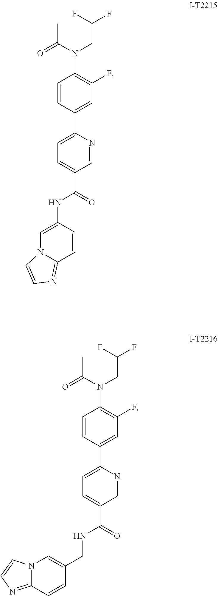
C1=C(NC(C2=CC=C(C3=CC(F)=C(N(C(=O)C)CC(F)F)C=C3)N=C2)=O)C=CC2=NC=CN12.C1(CNC(C2=CC=C(C3=CC(F)=C(N(C(=O)C)CC(F)F)C=C3)N=C2)=O)=CN2C(=NC=C2)C=C1
